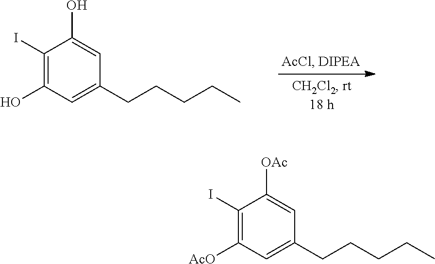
C1(I)=C(O)C=C(CCCCC)C=C1O.C1(I)=C([AcO])C=C(CCCCC)C=C1[OAc]
